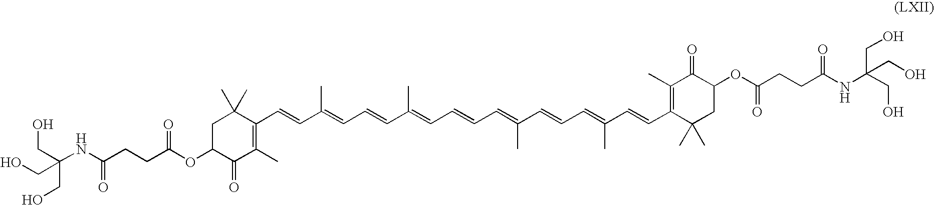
C(C(OC1C(=O)C(C)=C(C=CC(=CC=CC(=CC=CC=C(C=CC=C(C=CC2=C(C)C(=O)C(OC(CCC(=O)NC(CO)(CO)CO)=O)CC2(C)C)C)C)C)C)C(C)(C)C1)=O)CC(NC(CO)(CO)CO)=O
